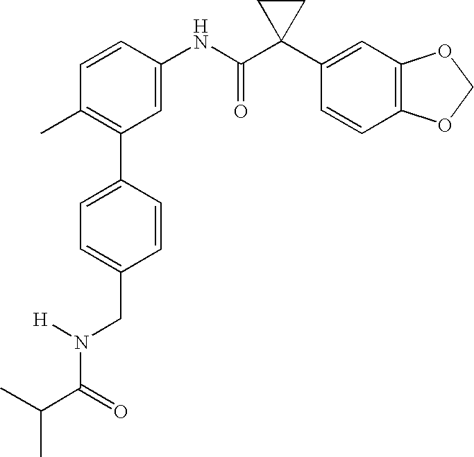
C1(NC(C2(C3=CC4=C(C=C3)OCO4)CC2)=O)=CC(C2=CC=C(CN(C(=O)C(C)C)[H])C=C2)=C(C)C=C1
